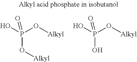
[Alkyl]OP(O)(O[Alkyl])=O.[Alkyl]OP(O)(O)=O
